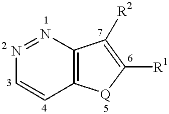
N1=NC2=C(C=C1)[Q]C([R1])=C2[R2]
